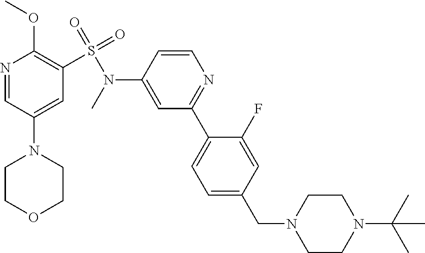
C1COCCN1C1=CC(S(=O)(=O)N(C2=CC(C3=CC=C(CN4CCN(C(C)(C)C)CC4)C=C3F)=NC=C2)C)=C(OC)N=C1
